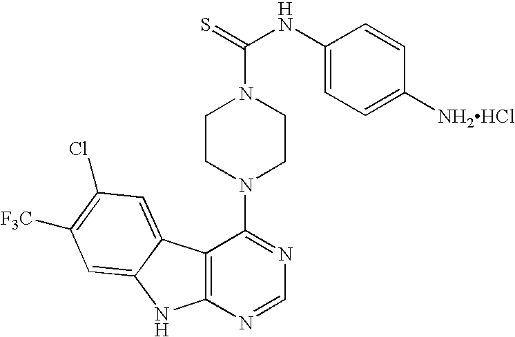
C12=C(N=CN=C1N1CCN(C(=S)NC3=CC=C([NH2HCl])C=C3)CC1)NC1=CC([F3C])=C(Cl)C=C21
